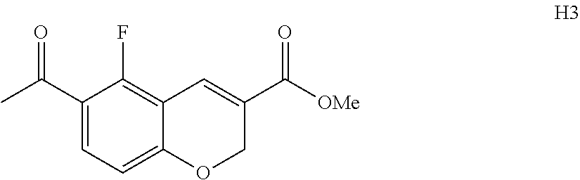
C1(C(=O)C)=CC=C2C(=C1F)C=C(C(=O)[OMe])CO2
